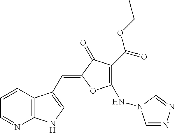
C1=CC2=C(N=C1)NC=C2C=C1C(=O)C(C(OCC)=O)=C(NN2C=NN=C2)O1
